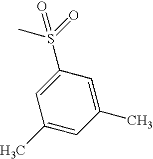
C1(C)=CC(S(=O)(C)=O)=CC(C)=C1
